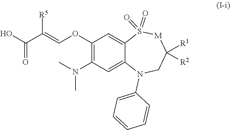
O=S1(=O)C2=CC(OC=C(C(O)=O)[R5])=C(N(C)C)C=C2N(C2=CC=CC=C2)CC([R2])([R1])[M]1
